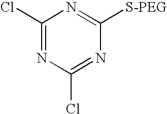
C1(Cl)=NC(Cl)=NC([S-PEG])=N1
